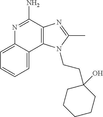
C1=CC=C2C(=C1)N=C(N)C1=C2N(CCC2(O)CCCCC2)C(C)=N1
